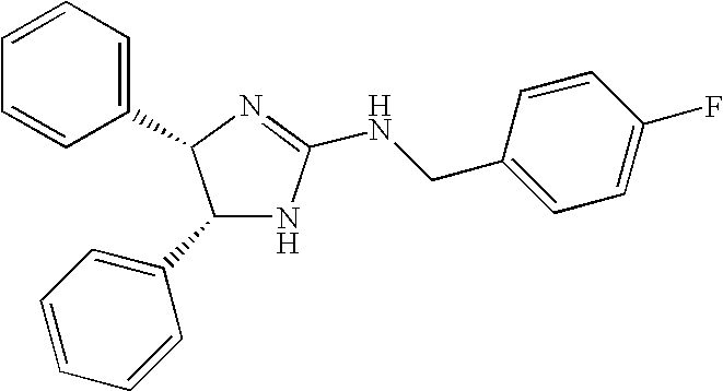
C1(C2=CC=CC=C2)NC(NCC2=CC=C(F)C=C2)=NC1C1=CC=CC=C1
